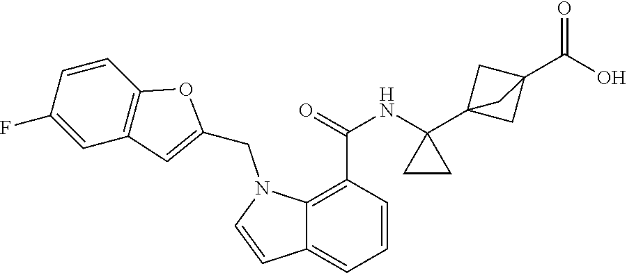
C1=CC(C(=O)NC2(C34CC(C(O)=O)(C3)C4)CC2)=C2C(=C1)C=CN2CC1=CC2=C(O1)C=CC(F)=C2
